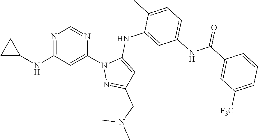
N1=C(NC2CC2)C=C(N2N=C(CN(C)C)C=C2NC2=CC(NC(C3=CC([F3C])=CC=C3)=O)=CC=C2C)N=C1
